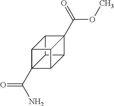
C12(C(OC)=O)C3C4C5(C(N)=O)C(C14)C2C53
